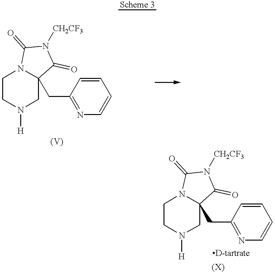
C1CN([H])CC2(CC3=NC=CC=C3)N1C(=O)N([CH2CF3])C2=O.C1CN([H])CC2(CC3=NC=CC=C3)N1C(=O)N([CH2CF3])C2=O
